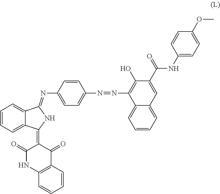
C1=CC=C2C(=C1)C(=NC1=CC=C(N=NC3=C(O)C(C(=O)NC4=CC=C(OC)C=C4)=CC4=CC=CC=C34)C=C1)NC2=C1C(=O)NC2=C(C1=O)C=CC=C2
